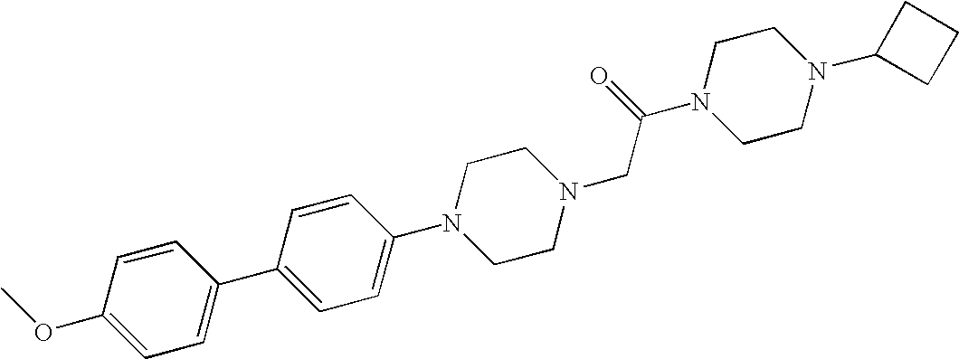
C1(OC)=CC=C(C2=CC=C(N3CCN(CC(N4CCN(C5CCC5)CC4)=O)CC3)C=C2)C=C1
